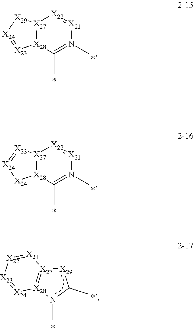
[X29]1[X27]2=[X28](N(C)C1C)[X24]=[X23][X22]=[X21]2.[X27]12=[X28](C(C)=N(C)[X21]=[X22]1)[X23]=[X24][X29]2.[X27]12=[X28](C(C)=N(C)[X21]=[X22]1)[X24][X24]=[X23]2
